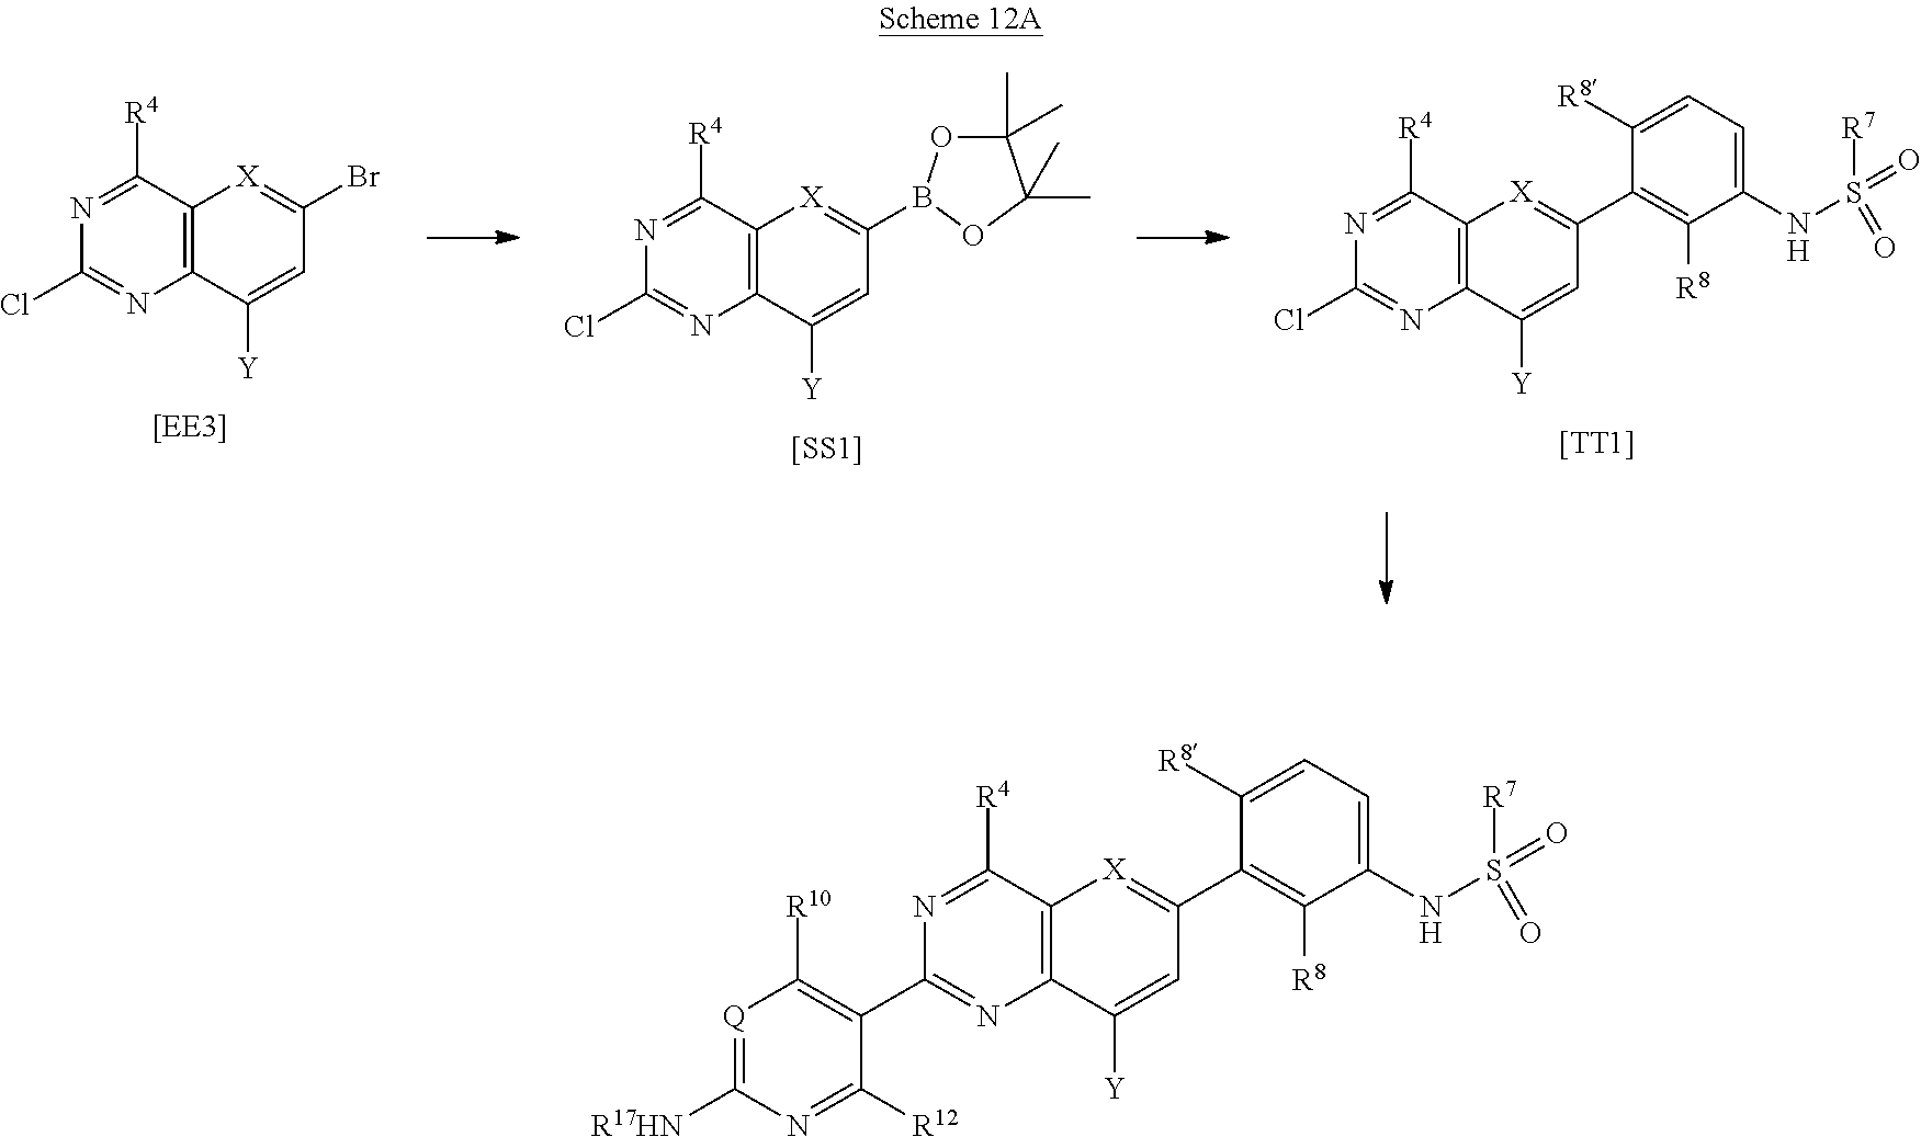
[[SS1]].C12=C(C([Y])=CC(B3OC(C)(C)C(C)(C)O3)=[X]1)N=C(Cl)N=C2[R4].C12=C(C([Y])=CC(Br)=[X]1)N=C(Cl)N=C2[R4].[[EE3]].[[TT1]].C12=C(C([Y])=CC(C3=C([R8])C(NS([R7])(=O)=O)=CC=C3[R8])=[X]1)N=C(Cl)N=C2[R4].C12=C(C([Y])=CC(C3=C([R8])C(NS([R7])(=O)=O)=CC=C3[R8])=[X]1)N=C(C1=C([R10])[Q]=C([R17HN])N=C1[R12])N=C2[R4]
